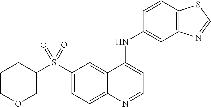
S(C1=CC=C2C(=C1)C(NC1=CC3=C(C=C1)SC=N3)=CC=N2)(C1CCCOC1)(=O)=O
